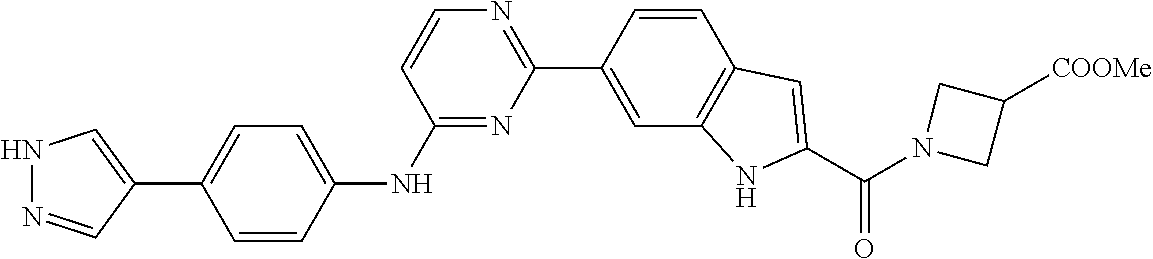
N1N=CC(C2=CC=C(NC3=NC(C4=CC5=C(C=C4)C=C(C(N4CC([COOMe])C4)=O)N5)=NC=C3)C=C2)=C1
